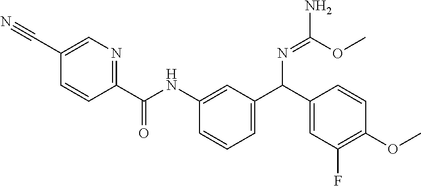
C1=C(C#N)C=CC(C(NC2=CC(C(C3=CC(F)=C(OC)C=C3)N=C(N)OC)=CC=C2)=O)=N1
